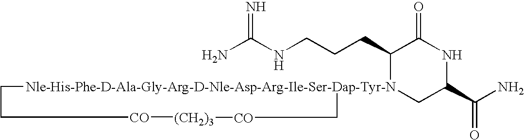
NC(NCCCC1[Nle-His-Phe-D-Ala-Gly-Arg-D-Nle-Asp-Arg-Ile-Ser-Dap-Tyr-N]2(CC(C(N)=O)NC1=O)CC[CO][(CH2)3][CO]C2)=N
